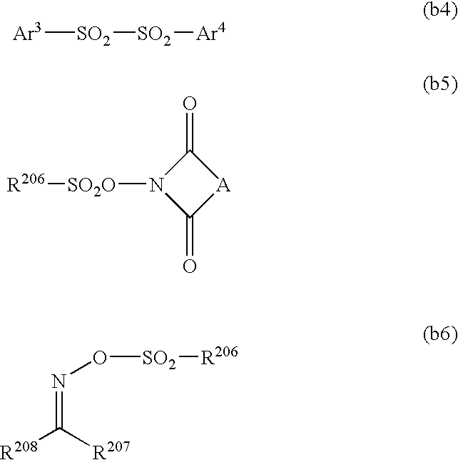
[Ar3][SO2][SO2][Ar4].[R206][SO2O]N1C(=O)[A]C1=O.[R208]C([R207])=NO[SO2][R206]
